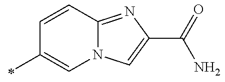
C1=CC2=NC(C(N)=O)=CN2C=C1C
